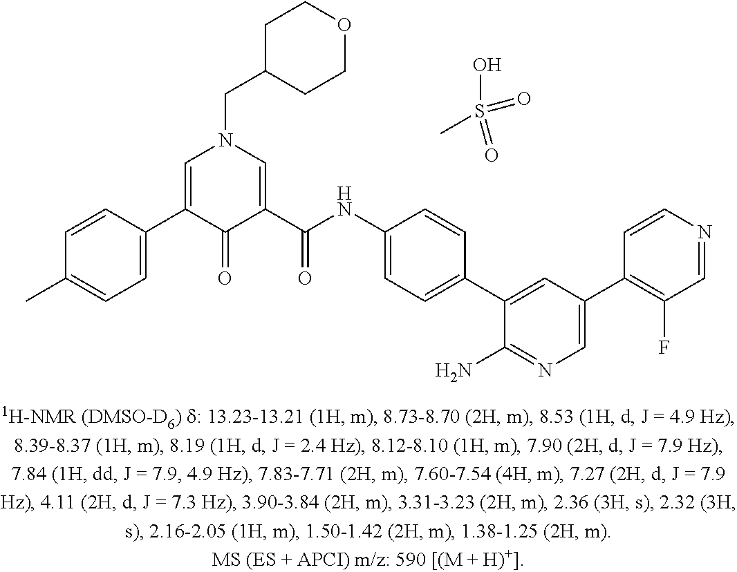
C1=C(C2=CN(CC3CCOCC3)C=C(C(NC3=CC=C(C4=CC(C5=C(F)C=NC=C5)=CN=C4N)C=C3)=O)C2=O)C=CC(C)=C1.CS(O)(=O)=O
